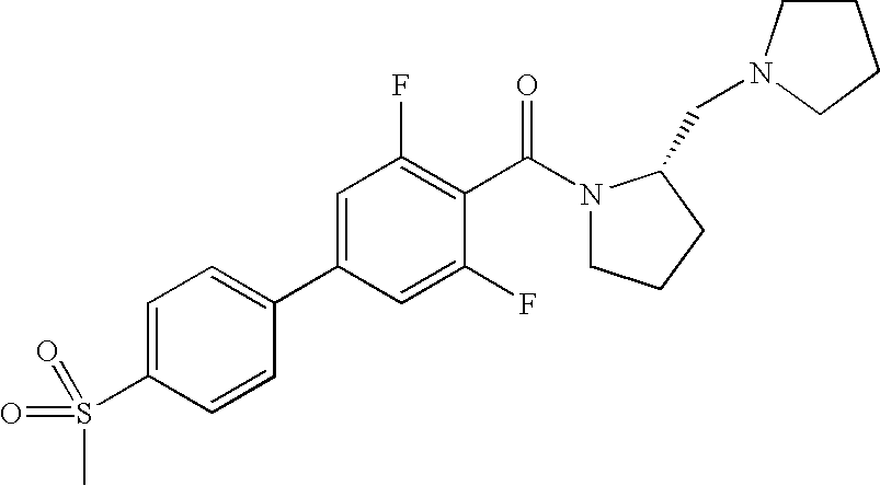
C1(C2=CC(F)=C(C(N3CCCC3CN3CCCC3)=O)C(F)=C2)=CC=C(S(=O)(=O)C)C=C1
